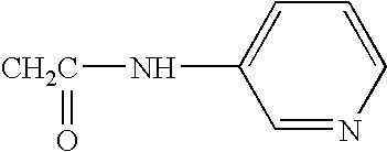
N([CH2C]=O)C1=CC=CN=C1
